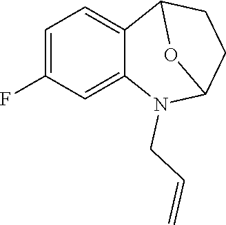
C1=C(F)C=C2C(=C1)C1CCC(N2CC=C)O1
